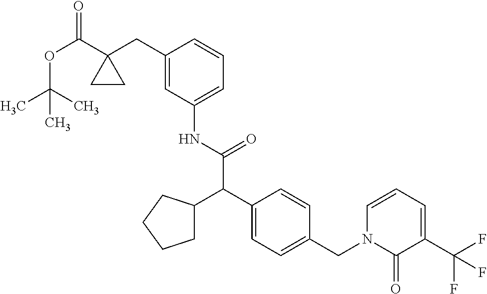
C1=CN(CC2=CC=C(C(C(NC3=CC=CC(CC4(C(OC(C)(C)C)=O)CC4)=C3)=O)C3CCCC3)C=C2)C(=O)C(C(F)(F)F)=C1
